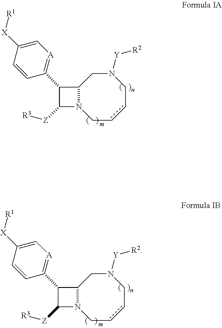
C1ccCN([Y][R2])CC2N1C([Z][R3])C2C1=[A]C=C([X][R1])C=C1.C1ccCN([Y][R2])CC2N1C([Z][R3])C2C1=[A]C=C([X][R1])C=C1
